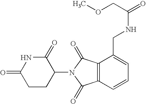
N1C(=O)CCC(N2C(=O)C3=C(C2=O)C(CNC(COC)=O)=CC=C3)C1=O
